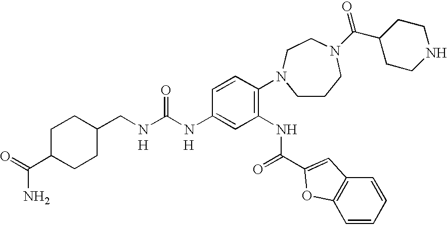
C(C1CCC(C(=O)N)CC1)NC(NC1=CC(NC(=O)C2=CC3=C(C=CC=C3)O2)=C(N2CCCN(C(C3CCNCC3)=O)CC2)C=C1)=O.[H].[H]
